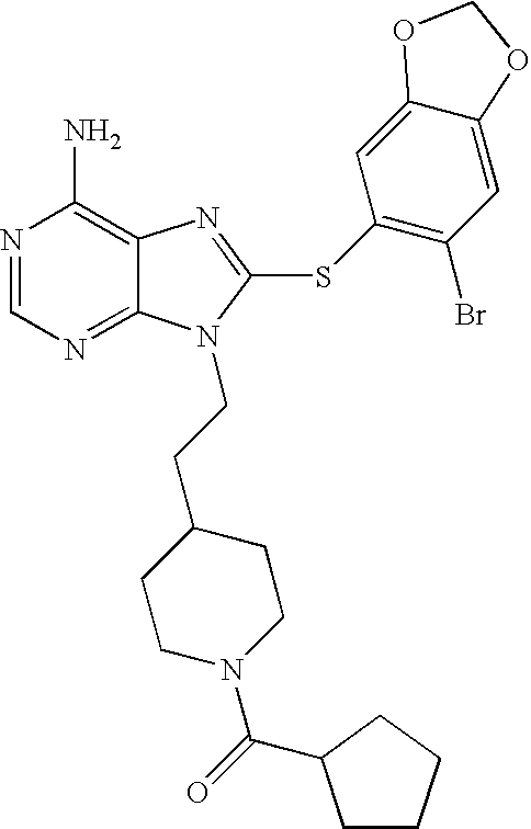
N1=CN=C2C(=C1N)N=C(SC1=C(Br)C=C3C(=C1)OCO3)N2CCC1CCN(C(=O)C2CCCC2)CC1
